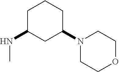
C1C(NC)CC(N2CCOCC2)CC1
